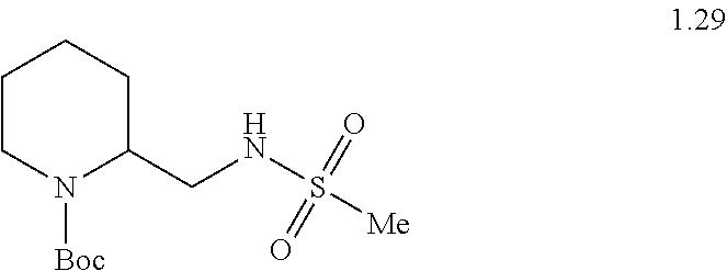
C1CN([Boc])C(CNS([Me])(=O)=O)CC1
